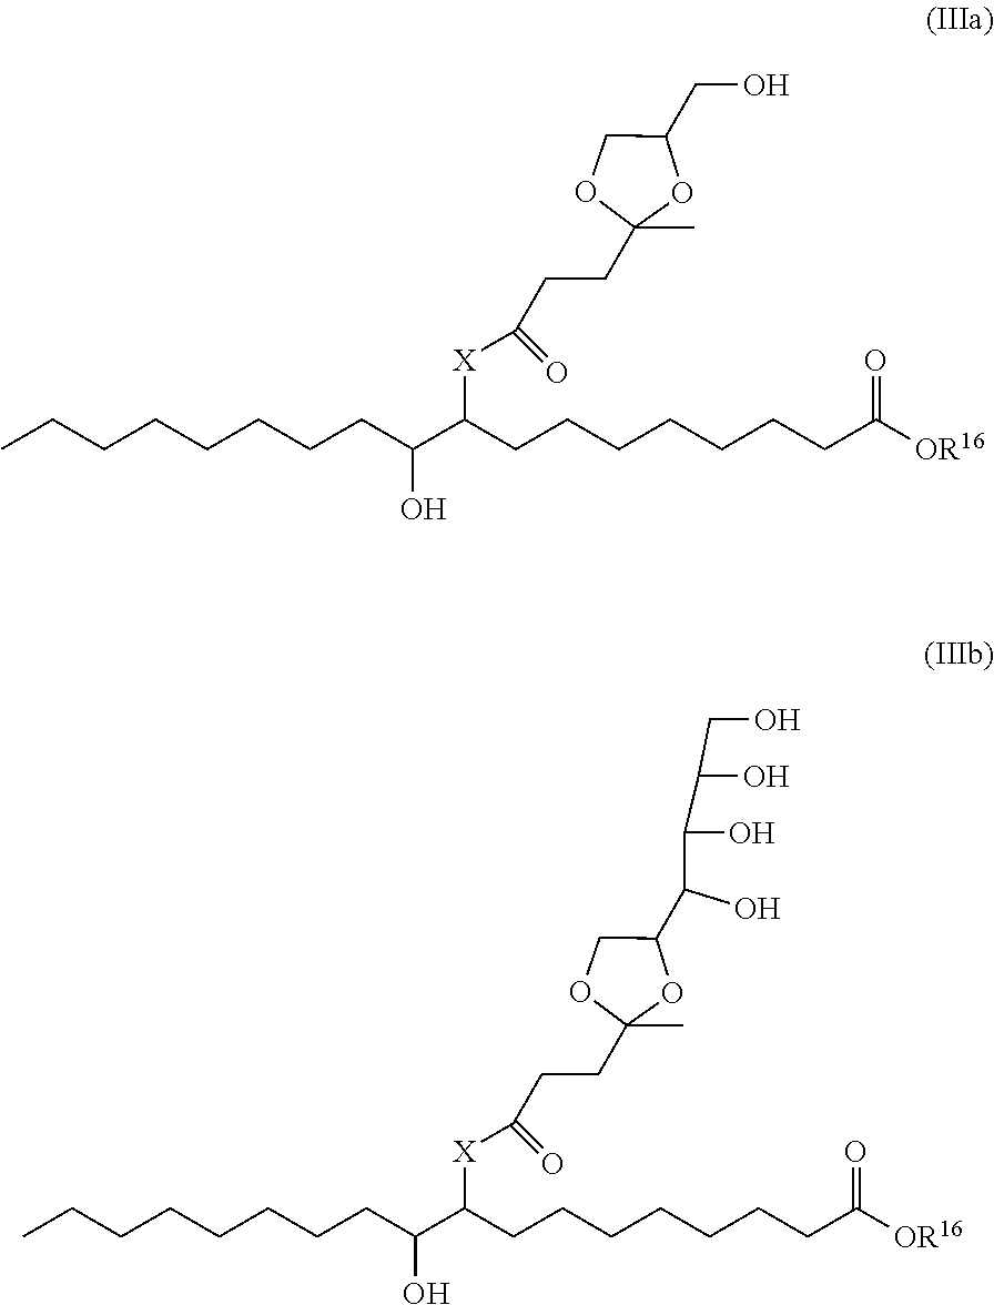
CCCCCCCCC(O)C(CCCCCCCC([OR16])=O)[X]C(CCC1(C)OC(CO)CO1)=O.CCCCCCCCC(O)C(CCCCCCCC([OR16])=O)[X]C(CCC1(C)OC(C(O)C(O)C(O)CO)CO1)=O
